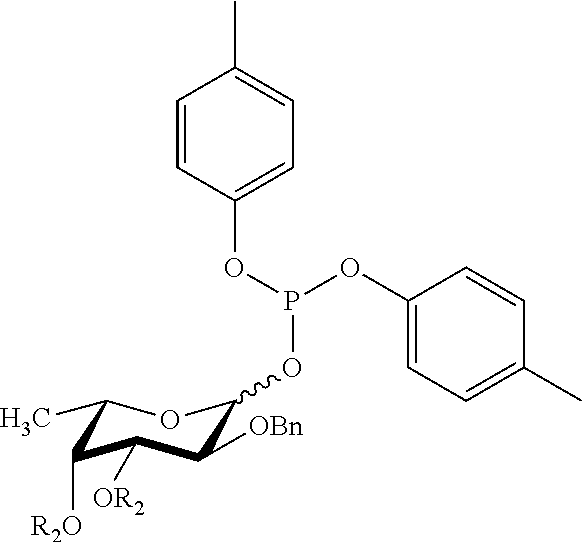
CC1OC(OP(OC2=CC=C(C)C=C2)OC2=CC=C(C)C=C2)C([OBn])C([OR2])C1[R2O]
